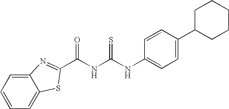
C1=CC(NC(NC(=O)C2=NC3=CC=CC=C3S2)=S)=CC=C1C1CCCCC1
